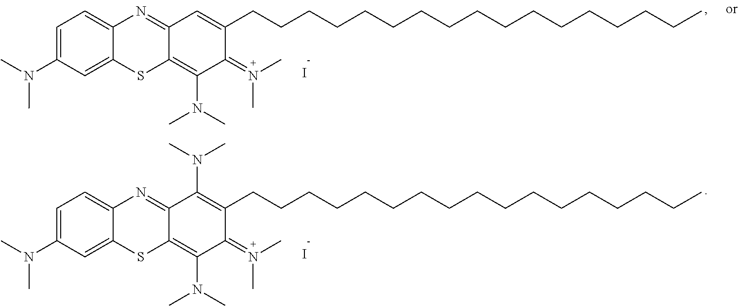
I.[-].C1=C(N(C)C)C=C2C(=C1)N=C1C(=C(N(C)C)C(=N(C)C)C(CCCCCCCCCCCCCCCCC)=C1)S2.I.[-].C1=C(N(C)C)C=C2C(=C1)N=C1C(=C(N(C)C)C(=N(C)C)C(CCCCCCCCCCCCCCCCC)=C1N(C)C)S2
